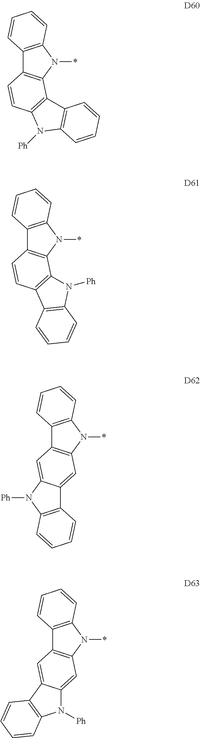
C12=C(N(*)C3=C1C=CC1=C3C3=C(N1[Ph])C=CC=C3)C=CC=C2.C12=C(N(*)C3=C1C=CC1=C3N([Ph])C3=C1C=CC=C3)C=CC=C2.C12=C(N(*)C3=C1C=C1C(=C3)C3=C(N1[Ph])C=CC=C3)C=CC=C2.C12=C(N(*)C3=C1C=C1C(=C3)N([Ph])C3=C1C=CC=C3)C=CC=C2
